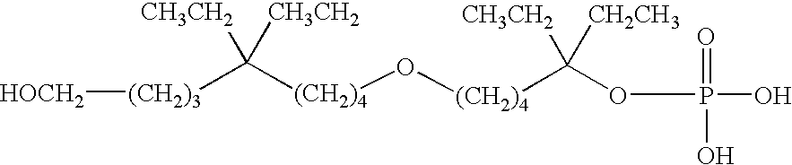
[(CH2)3](C([(CH2)4]O[(CH2)4]C(OP(O)(=O)O)([CH3CH2])[CH2CH3])([CH3CH2])[CH3CH2])[HOCH2]
